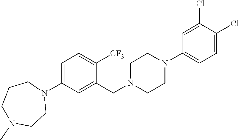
C1=C(N2CCCN(C)CC2)C=C(CN2CCN(C3=CC=C(Cl)C(Cl)=C3)CC2)C([CF3])=C1
